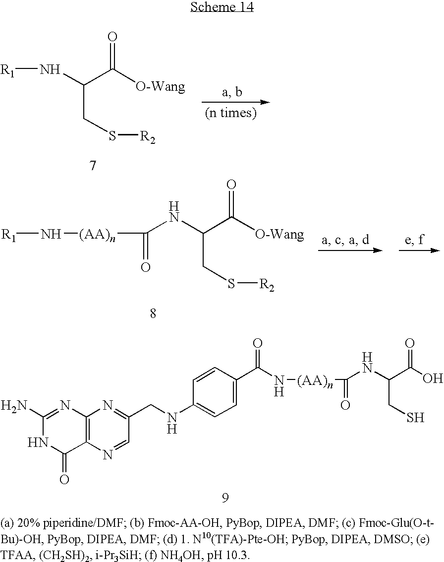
N(C(C([O-Wang])=O)CS[R2])[R1].N(C(C(O)=O)CS)C(=O)[(AA)n]NC(C1=CC=C(NCC2=NC3=C(N=C2)C(=O)NC(N)=N3)C=C1)=O.N(C(C([O-Wang])=O)CS[R2])C(=O)[(AA)n]N[R1]
